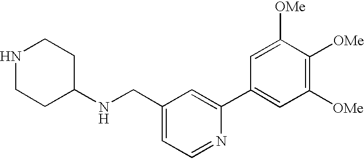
C1=C(CNC2CCNCC2)C=C(C2=CC([OMe])=C([OMe])C([OMe])=C2)N=C1
